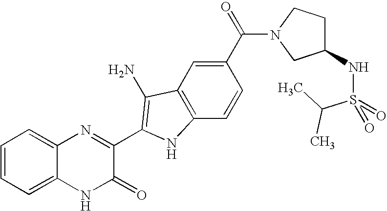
C1=C2C(=CC=C1)N=C(C1=C(N)C3=C(C=CC(C(=O)N4CC(NS(C(C)C)(=O)=O)CC4)=C3)N1)C(=O)N2
